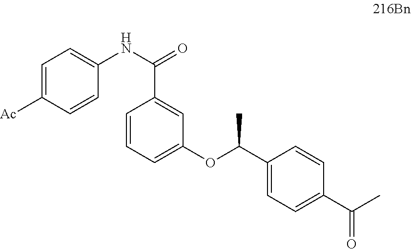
C1=CC=C(OC(C2=CC=C(C(C)=O)C=C2)C)C=C1C(NC1=CC=C([Ac])C=C1)=O
